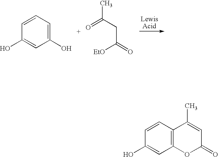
C1=CC=C(O)C=C1O.CC(CC(=O)[EtO])=O.C1=CC2=C(C=C1O)OC(=O)C=C2C
